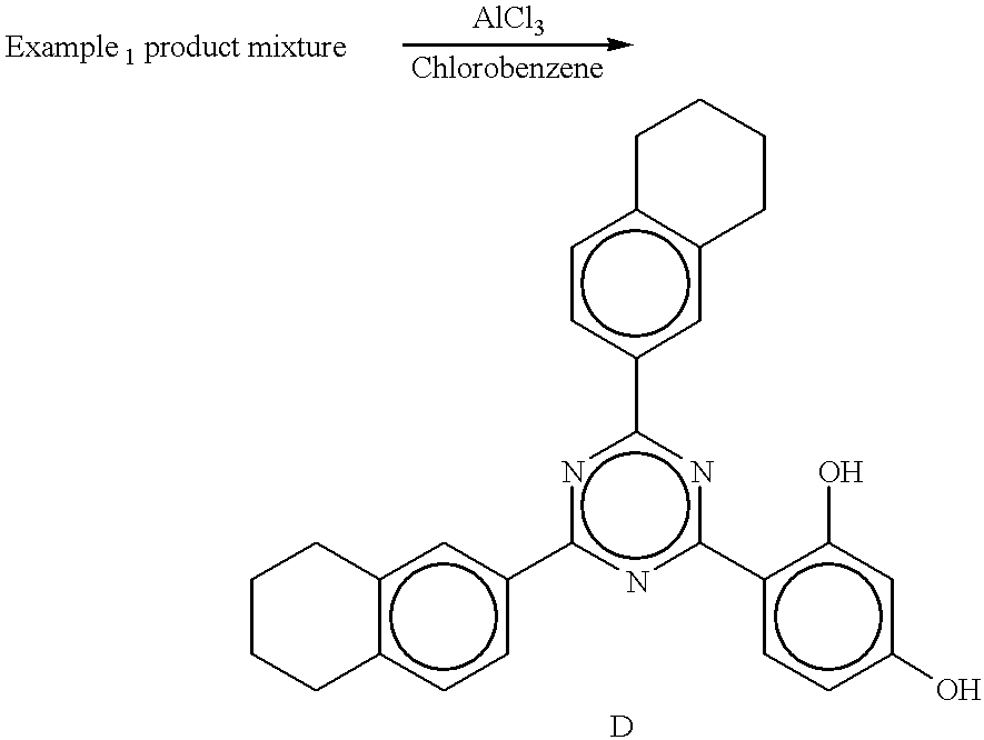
C1CCc2c(cc(-c3nc(-c4ccc(O)cc4O)nc(-c4cc5c(cc4)CCCC5)n3)cc2)C1
